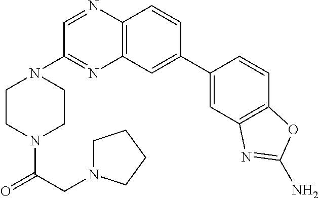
C12=C(C=CC(C3=CC4=C(C=C3)OC(N)=N4)=C1)N=CC(N1CCN(C(CN3CCCC3)=O)CC1)=N2
